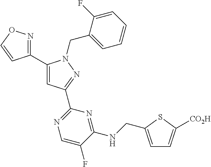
C1(C2=NOC=C2)=CC(C2=NC=C(F)C(NCC3=CC=C([CO2H])S3)=N2)=NN1CC1=CC=CC=C1F
